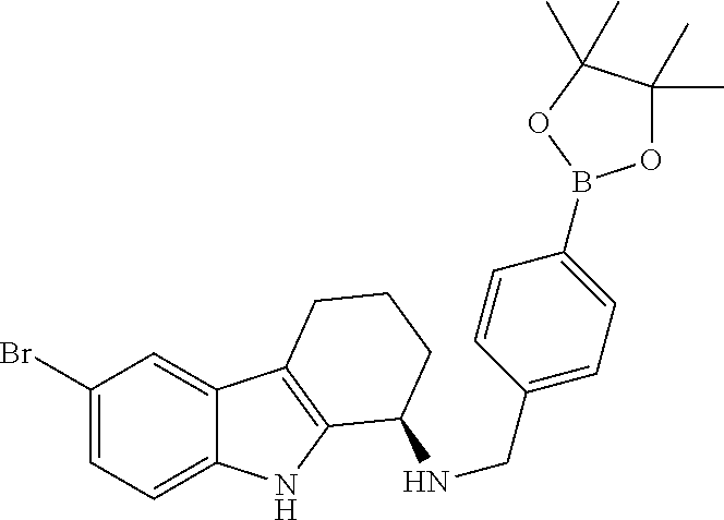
C1(Br)=CC=C2C(=C1)C1=C(N2)C(NCC2=CC=C(B3OC(C)(C)C(C)(C)O3)C=C2)CCC1
